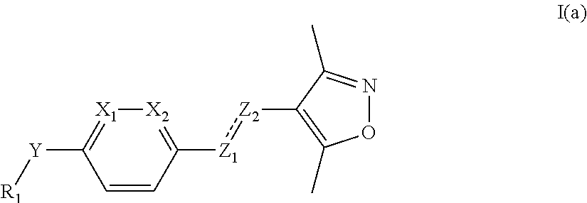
C1([Y][R1])=[X1][X2]=C([Z1]:[Z2]C2=C(C)ON=C2C)C=C1
